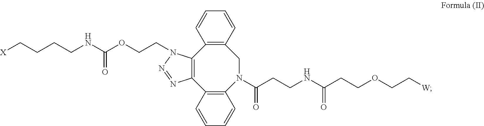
C1=CC=CC2=C1CN(C(CCNC(CCOCC[W])=O)=O)C1=C(C=CC=C1)C1=C2N(CCOC(NCCCC[X])=O)N=N1
